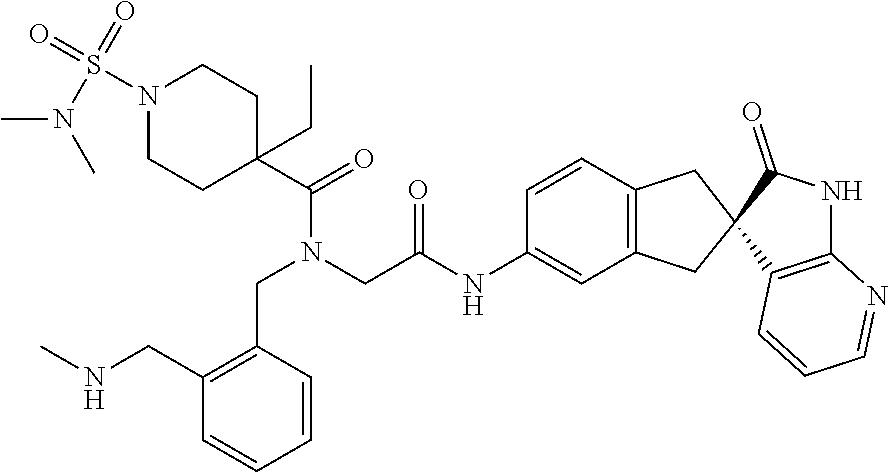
C1N(S(=O)(=O)N(C)C)CCC(CC)(C(=O)N(CC(NC2=CC3=C(C=C2)CC2(C3)C(=O)NC3=C2C=CC=N3)=O)CC2=C(CNC)C=CC=C2)C1
